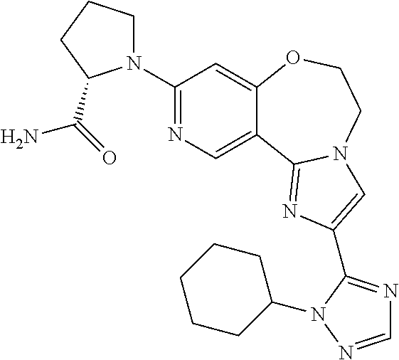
C1(N2CCCC2C(=O)N)=NC=C2C(=C1)OCCN1C2=NC(C2=NC=NN2C2CCCCC2)=C1
